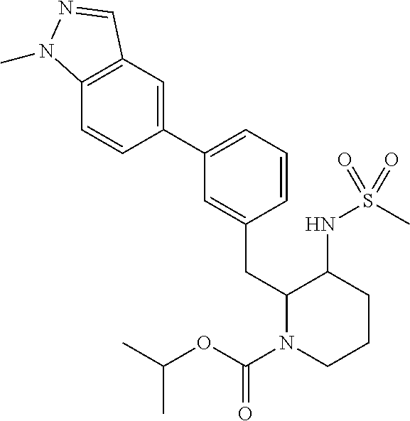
C1(C2=CC=CC(CC3N(C(=O)OC(C)C)CCCC3NS(C)(=O)=O)=C2)=CC2=C(C=C1)N(C)N=C2
